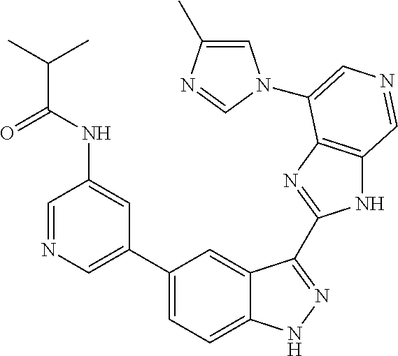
C1(C2=CN=CC(NC(C(C)C)=O)=C2)=CC=C2C(=C1)C(C1=NC3=C(N1)C=NC=C3N1C=C(C)N=C1)=NN2
